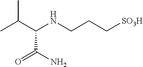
C(NCCC[SO3H])(C(C)C)C(=O)N
